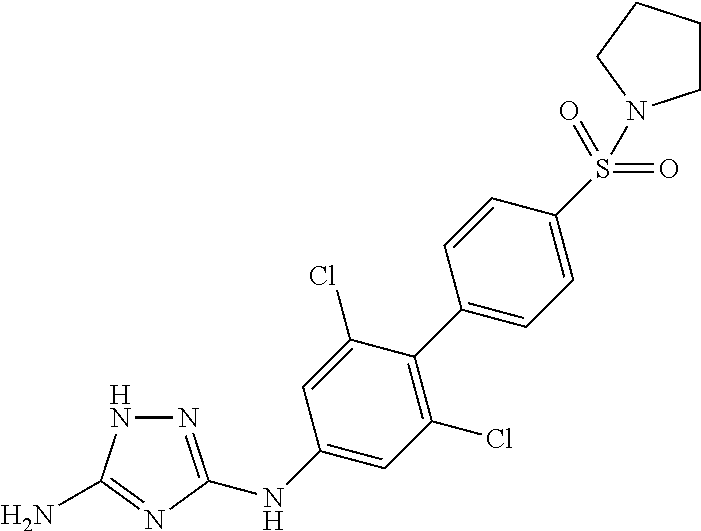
N1=C(NC2=CC(Cl)=C(C3=CC=C(S(N4CCCC4)(=O)=O)C=C3)C(Cl)=C2)N=C(N)N1
